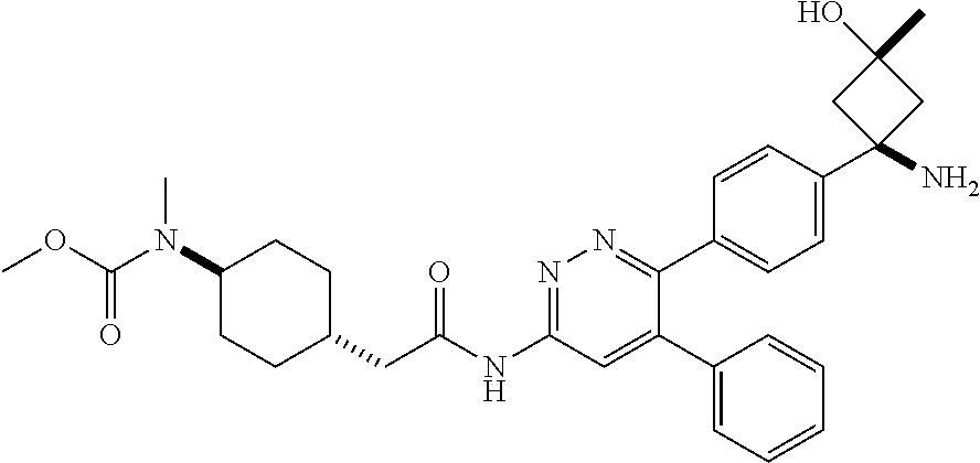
C1(C2=CC(NC(CC3CCC(N(C(OC)=O)C)CC3)=O)=NN=C2C2=CC=C(C3(N)CC(O)(C)C3)C=C2)=CC=CC=C1
